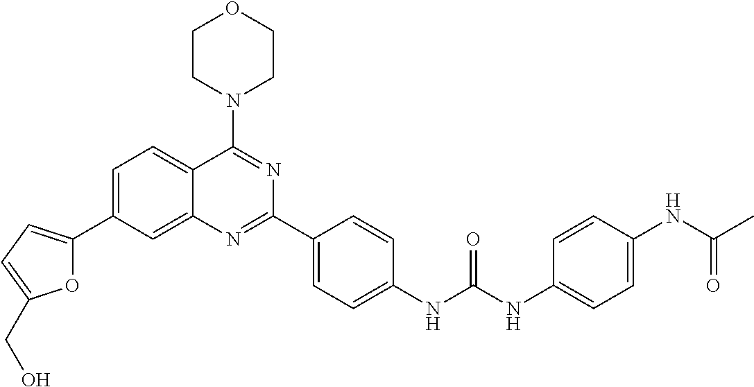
C1=C(C2=CC=C(CO)O2)C=C2C(=C1)C(N1CCOCC1)=NC(C1=CC=C(NC(NC3=CC=C(NC(C)=O)C=C3)=O)C=C1)=N2
